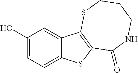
OC1=CC=C2C(=C1)C1=C(S2)C(=O)NCCCS1
